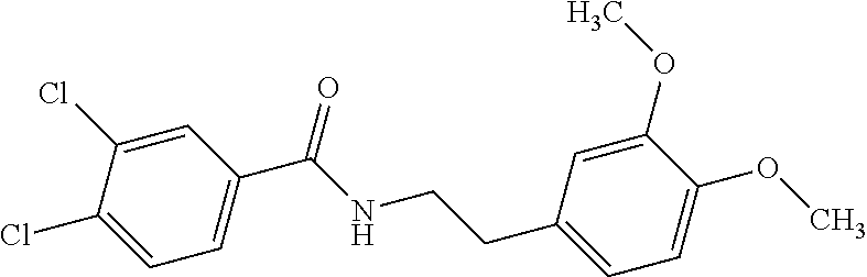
C1=C(Cl)C(Cl)=CC(C(=O)NCCC2=CC=C(OC)C(OC)=C2)=C1
